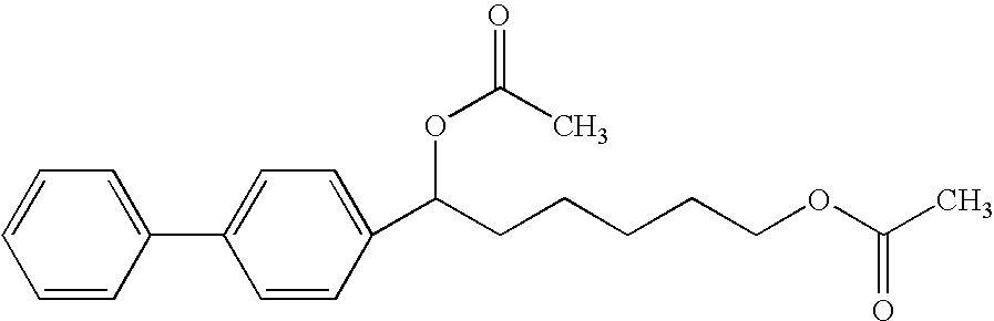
C1=C(C2=CC=C(C(CCCCCOC(C)=O)OC(=O)C)C=C2)C=CC=C1
